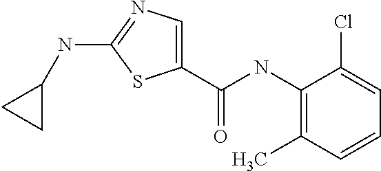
C1(NC(C2=CN=C(NC3CC3)S2)=O)=C(C)C=CC=C1Cl
